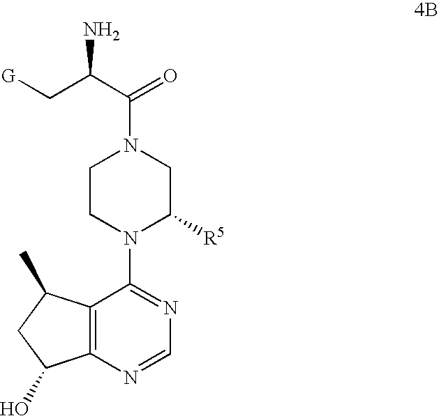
C12=C(N=CN=C1N1C([R5])CN(C(=O)C(N)C[G])CC1)C(O)CC2C
